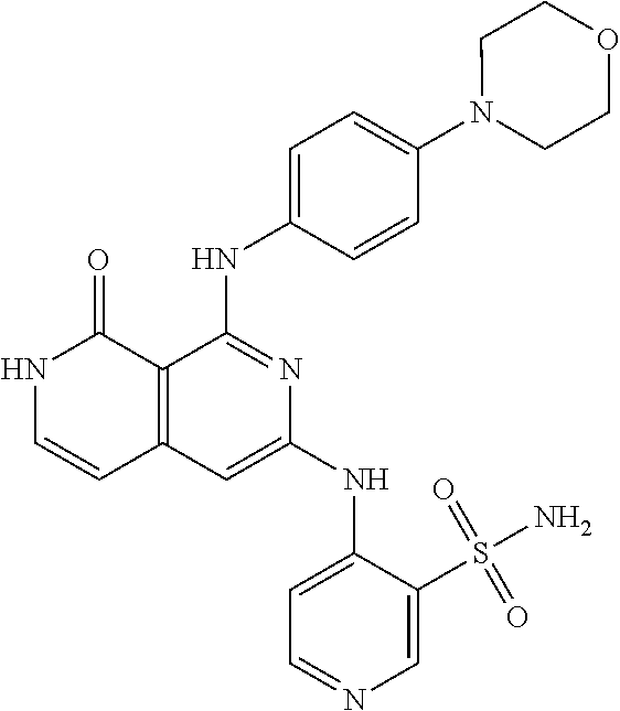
C1=C(N2CCOCC2)C=CC(NC2=NC(NC3=CC=NC=C3S(=O)(N)=O)=CC3=C2C(=O)NC=C3)=C1
